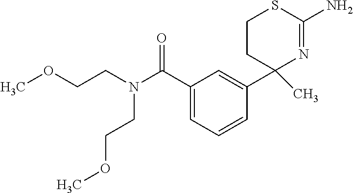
C1(C(=O)N(CCOC)CCOC)=CC=CC(C2(C)N=C(N)SCC2)=C1
